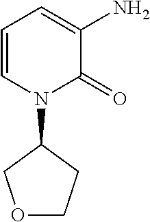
C1=CN(C2COCC2)C(=O)C(N)=C1
